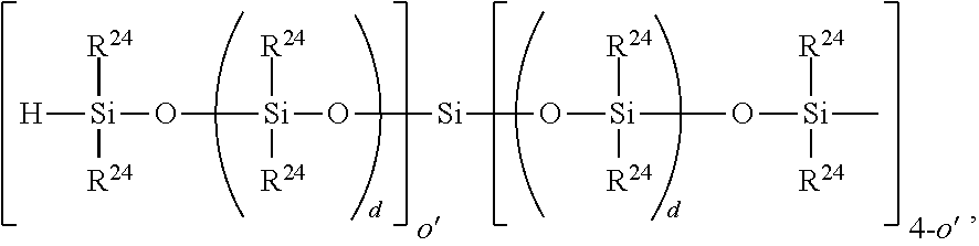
[H][Si](O[Si](O[Si]O[Si](O[Si](C)([R24])[R24])([R24])[R24])([R24])[R24])([R24])[R24]
